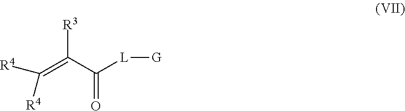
C(=C(C([L][G])=O)[R3])([R4])[R4]
